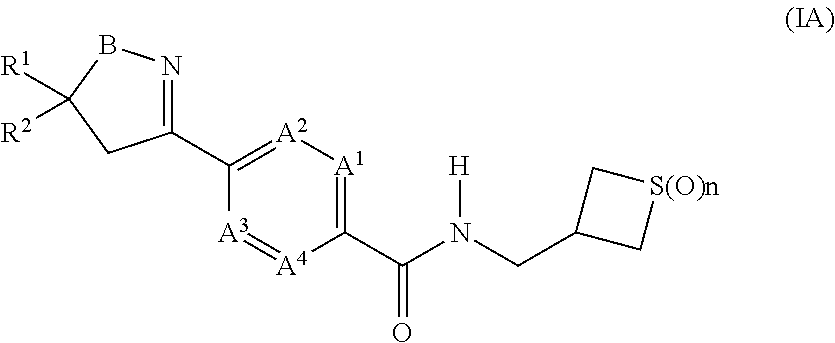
C1(C2=[A2][A1]=C(C(N([H])CC3C[S(O)n]C3)=O)[A4]=[A3]2)=NBC([R1])([R2])C1
